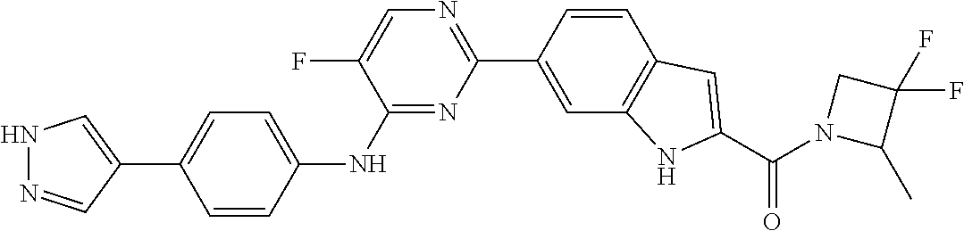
C1(C2=CNN=C2)=CC=C(NC2=NC(C3=CC4=C(C=C3)C=C(C(N3C(C)C(F)(F)C3)=O)N4)=NC=C2F)C=C1
